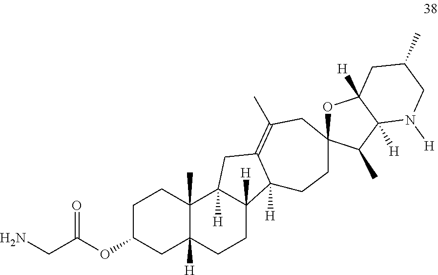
C1C(OC(=O)CN)CC2([H])C(C)(C1)C1([H])C([H])(CC2)C2([H])C(=C(C)CC3(CC2)OC2([H])C([H])(C3C)N([H])CC(C)C2)C1
